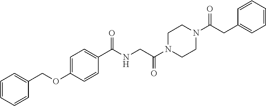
C1=CC=CC(COC2=CC=C(C(NCC(N3CCN(C(CC4=CC=CC=C4)=O)CC3)=O)=O)C=C2)=C1
